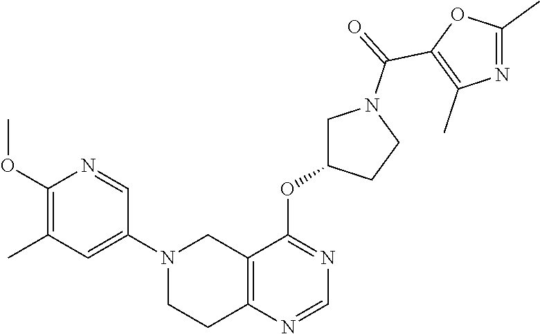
C1(OC)=C(C)C=C(N2CC3=C(N=CN=C3OC3CN(C(=O)C4=C(C)N=C(C)O4)CC3)CC2)C=N1
